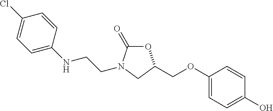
C1=C(NCCN2C(=O)OC(COC3=CC=C(O)C=C3)C2)C=CC(Cl)=C1
